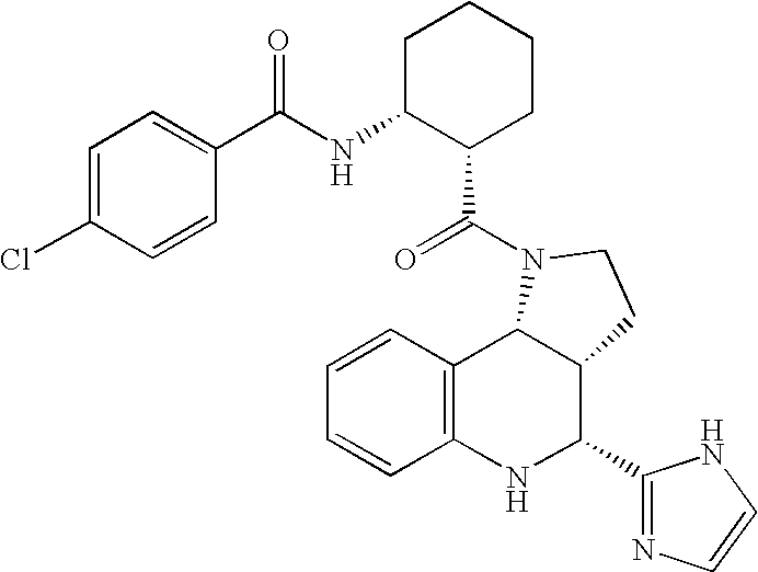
C12=C(NC(C3=NC=CN3)C3C1N(C(=O)C1CCCCC1NC(=O)C1=CC=C(Cl)C=C1)CC3)C=CC=C2
